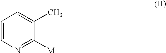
C1=CN=C([M])C(C)=C1
